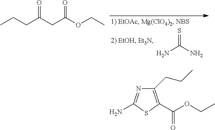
S=C(N)N.CCCC(CC(OCC)=O)=O.C1(CCC)=C(C(OCC)=O)SC(N)=N1
